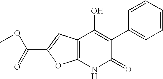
C12=C(NC(=O)C(C3=CC=CC=C3)=C1O)OC(C(OC)=O)=C2
